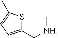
C1(C[NH]C)=CC=C(C)S1
